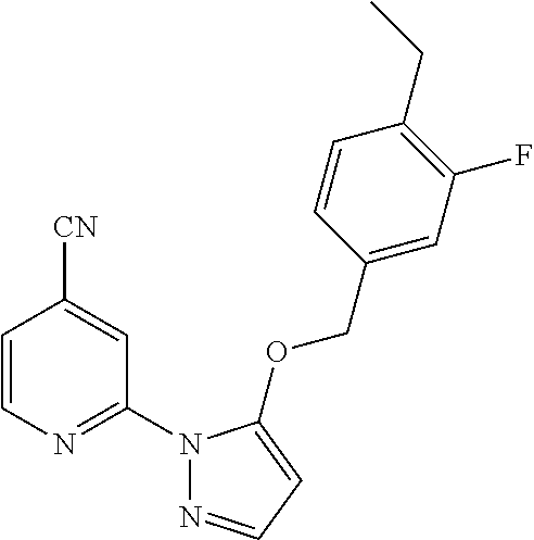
C1=CN=C(N2N=CC=C2OCC2=CC(F)=C(CC)C=C2)C=C1[CN]
